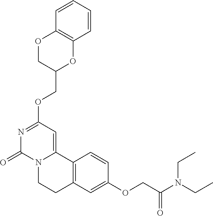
N1=C(OCC2OC3=C(OC2)C=CC=C3)C=C2N(C1=O)CCC1=C2C=CC(OCC(N(CC)CC)=O)=C1
